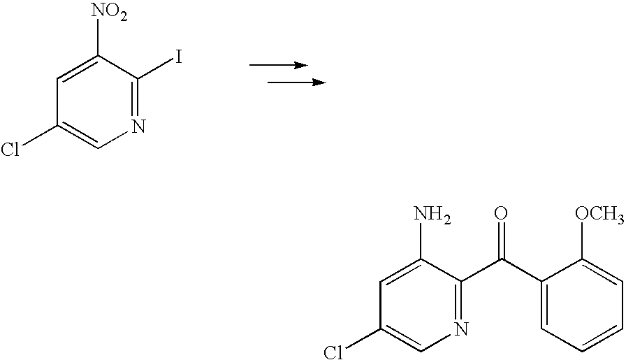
C1=C([NO2])C(I)=NC=C1Cl.C1=C(N)C(C(C2=CC=CC=C2[OCH3])=O)=NC=C1Cl
